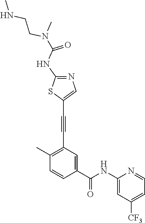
C1(C)=C(C#CC2=CN=C(NC(=O)N(CCNC)C)S2)C=C(C(NC2=CC([CF3])=CC=N2)=O)C=C1
